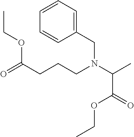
C1=CC=C(CN(C(C(=O)OCC)C)CCCC(=O)OCC)C=C1
